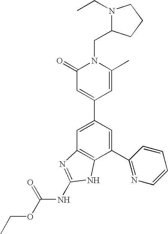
C1=C(C2=CC(=O)N(CC3N(CC)CCC3)C(C)=C2)C=C(C2=NC=CC=C2)C2=C1N=C(NC(OCC)=O)N2
